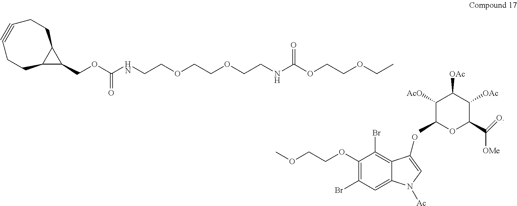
C1CC2C(CCC#C1)C2COC(NCCOCCOCCNC(OCCOCC)=O)=O.COCCOC1=C(Br)C=C2C(=C1Br)C(O)=CN2[Ac].C1([AcO])C(C)OC(C(=O)[OMe])C([OAc])C1[OAc]
